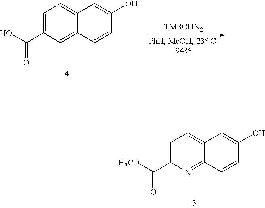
C(C1=CC=C2C(=C1)C=CC(O)=C2)(O)=O.C(C1=CC=C2C(=N1)C=CC(O)=C2)([H3CO])=O
